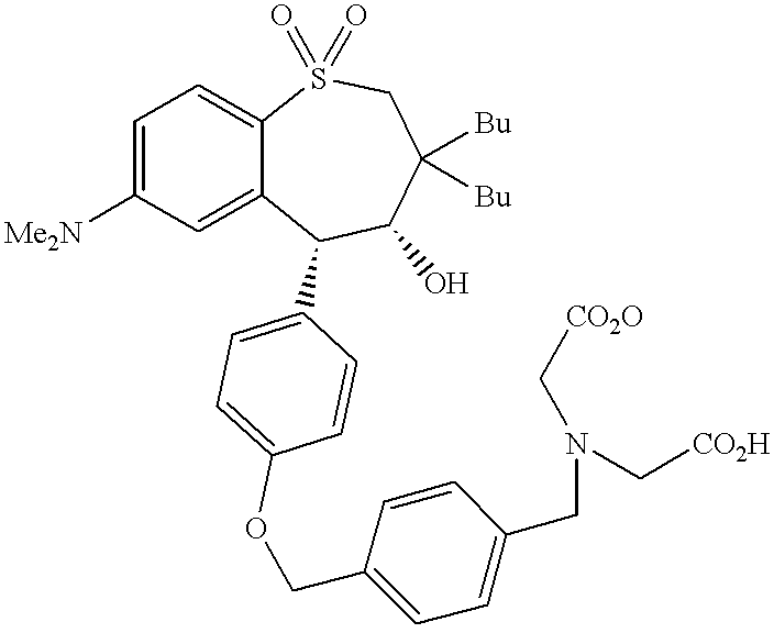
C1=C([Me2N])C=C2C(=C1)S(=O)(=O)CC([Bu])([Bu])C(O)C2C1=CC=C(OCC2=CC=C(CN(C[CO2O])C[CO2H])C=C2)C=C1
